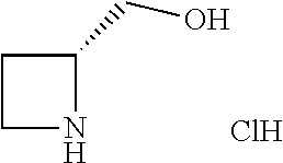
C1(CO)NCC1.Cl
